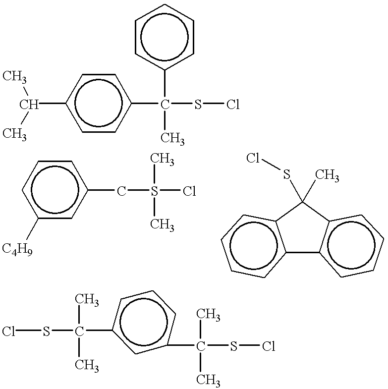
C(c1ccc(C(SCl)(C)c2ccccc2)cc1)(C)C.c1([C4H9])cc(CS(Cl)(C)C)ccc1.c12c(cccc1)C(SCl)(C)c1c-2cccc1.ClSC(c1cc(C(SCl)(C)C)ccc1)(C)C
